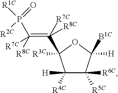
C1([H])([R4C])C([R6C])([R5C])C([B1C])([H])OC1([R3C])C(=C([R8C])([R7C])P(=O)([R2C])[R1C])([R8C])[R7C]
